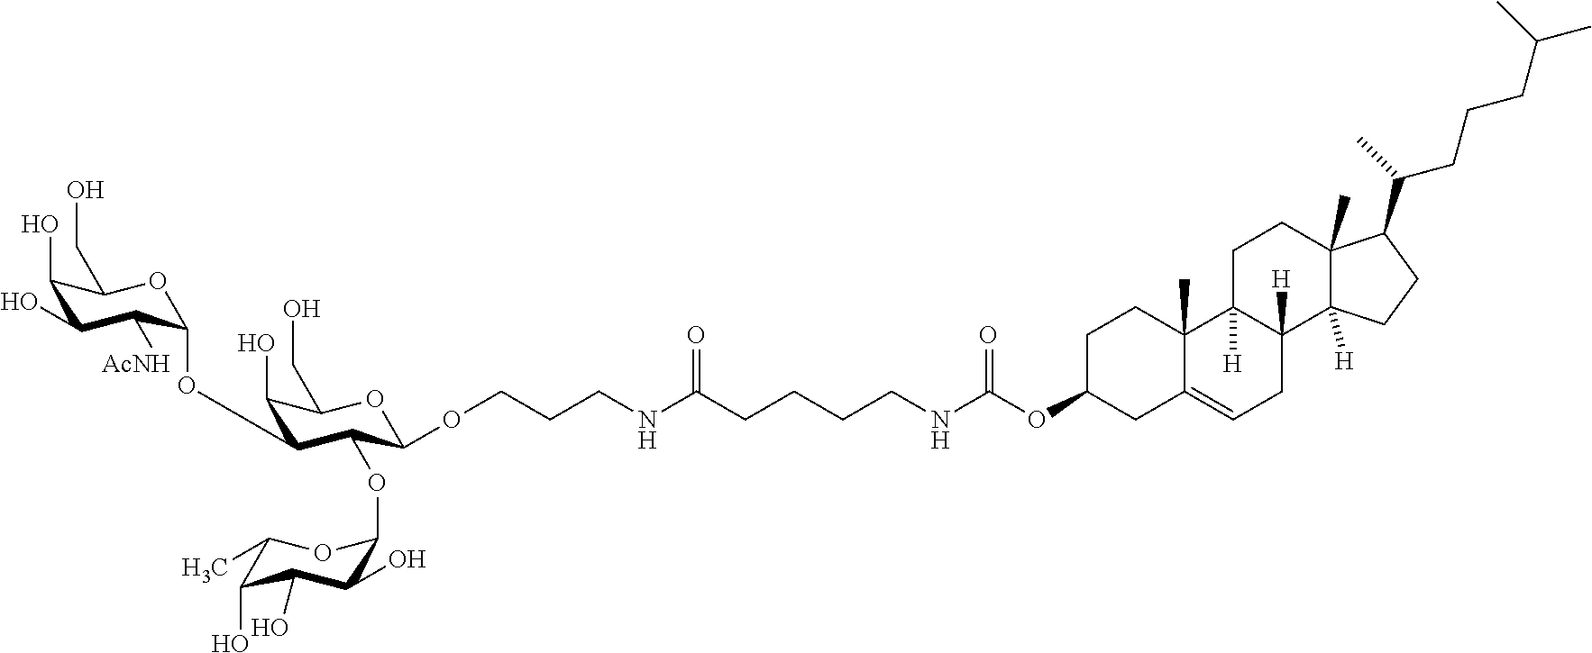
C1(O)C(O)C([AcNH])C(OC2C(O)C(CO)OC(OCCCNC(=O)CCCCNC(OC3CCC4(C)C(=CCC5([H])C4([H])CCC4(C)C5([H])CCC4C(CCCC(C)C)C)C3)=O)C2OC2C(O)C(O)C(O)C(C)O2)OC1CO
